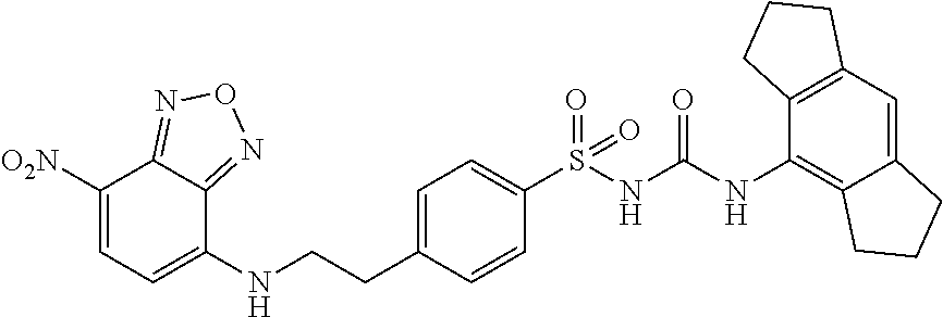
C1=C(CCNC2=CC=C([O2N])C3=NON=C23)C=CC(S(=O)(NC(=O)NC2=C3C(=CC4=C2CCC4)CCC3)=O)=C1
